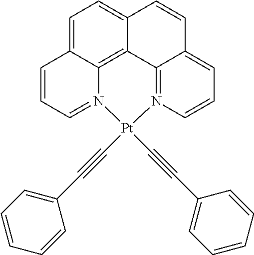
C1=C2C3=C4C(=C1)C=CC1=CC=CN(=C41)[Pt](C#CC1=CC=CC=C1)(C#CC1=CC=CC=C1)N3=CC=C2
